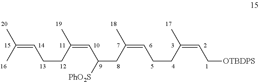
C(=C(C)C)CCC(=CC([PhO2S])CC(C)=CCCC(C)=CC[OTBDPS])C
